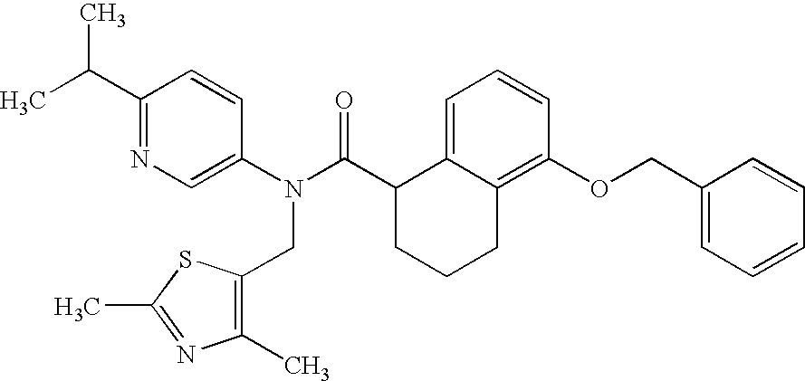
C1(C(C)C)=NC=C(N(C(C2CCCC3=C(OCC4=CC=CC=C4)C=CC=C23)=O)CC2=C(C)N=C(C)S2)C=C1
